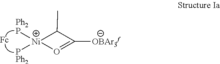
[Ph2P][Ni]1([PPh2])C(C)C([OBAr3f])=O1
